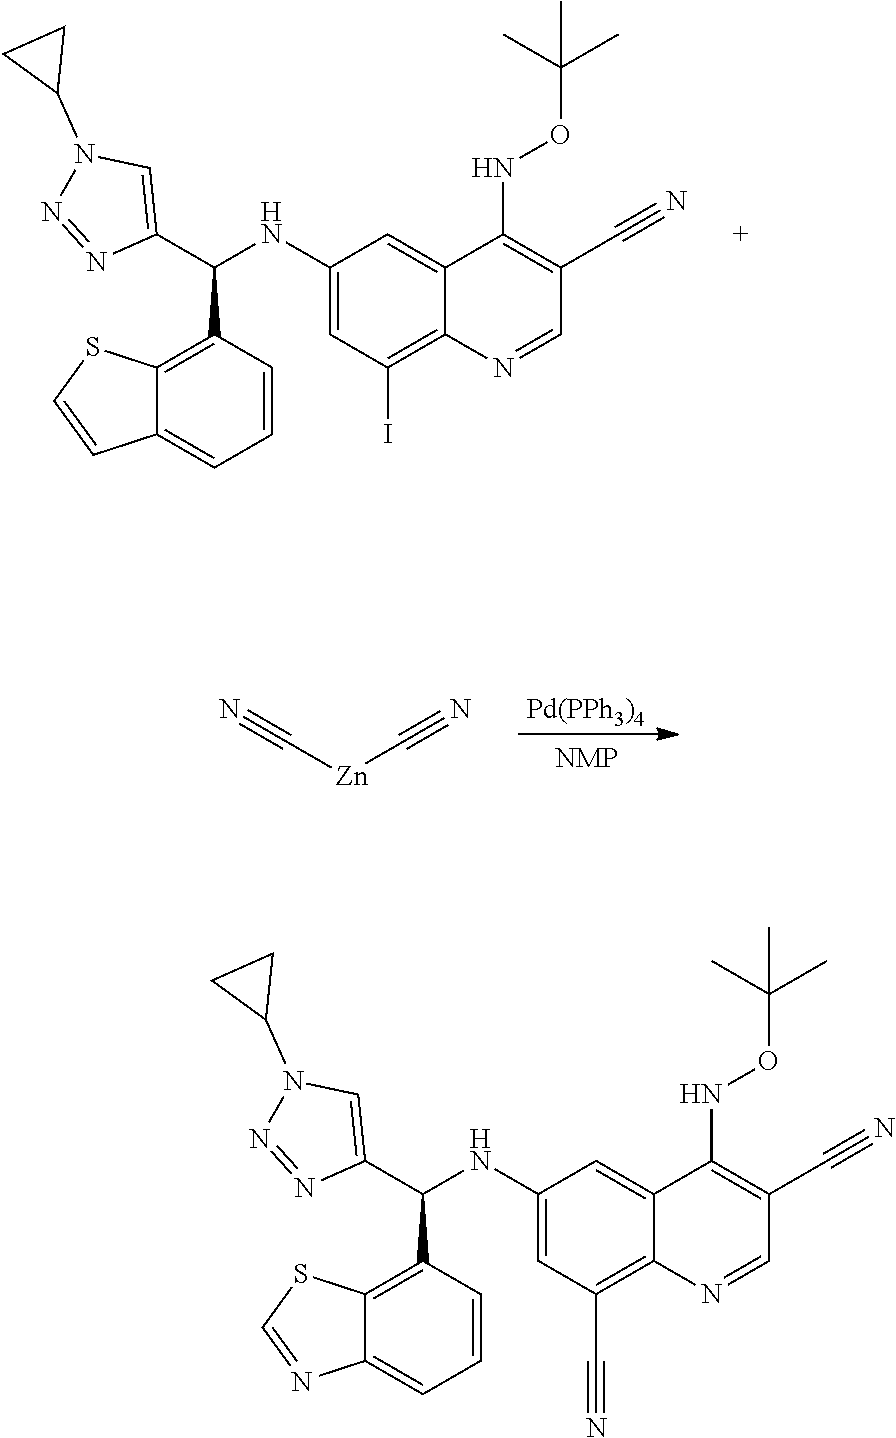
C1(C(C2=CN(C3CC3)N=N2)NC2=CC(I)=C3C(=C2)C(NOC(C)(C)C)=C(C#N)C=N3)=C2C(=CC=C1)C=CS2.[Pd(PPh3)4].N#C[Zn]C#N.C1(C(C2=CN(C3CC3)N=N2)NC2=CC(C#N)=C3C(=C2)C(NOC(C)(C)C)=C(C#N)C=N3)=C2C(=CC=C1)N=CS2
